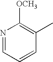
N1=CC=CC(C)=C1[OCH3]
